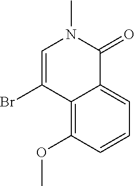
C12=C(OC)C=CC=C1C(=O)N(C)C=C2Br
